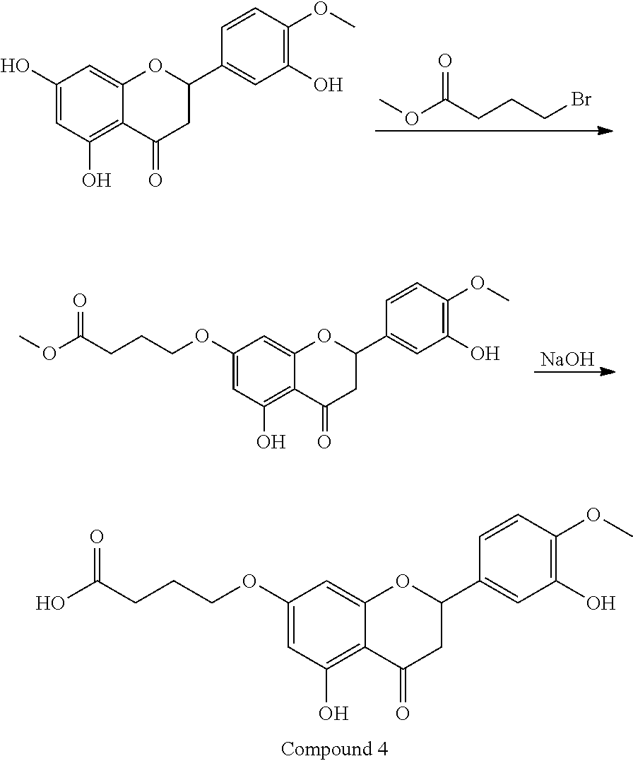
C1=CC(OC)=C(O)C=C1C1OC2=CC(OCCCC(=O)O)=CC(O)=C2C(=O)C1.O=C(CCCBr)OC.C1=CC(OC)=C(O)C=C1C1OC2=CC(O)=CC(O)=C2C(=O)C1.[NaOH].C1=CC(OC)=C(O)C=C1C1OC2=CC(OCCCC(=O)OC)=CC(O)=C2C(=O)C1
